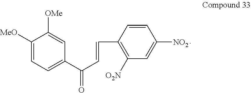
C1([MeO])=CC=C(C(C=CC2=C([O2N])C=C([NO2])C=C2)=O)C=C1[OMe]
